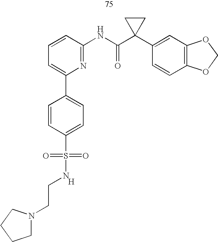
[H].C1=CC(NC(C2(C3=CC4=C(C=C3)OCO4)CC2)=O)=NC(C2=CC=C(S(NCCN3CCCC3)(=O)=O)C=C2)=C1
